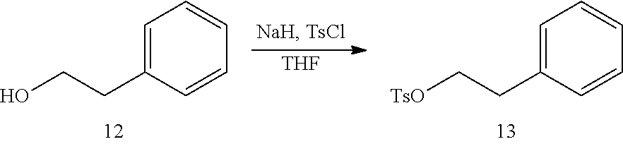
[THF].C1=C(CCO)C=CC=C1.C1=C(CC[TsO])C=CC=C1
